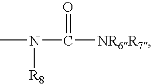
CN(C([NR6R7])=O)[R8]
